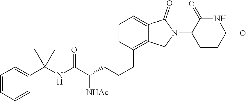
C1=CC=CC(C(NC(C([NHAc])CCCC2=C3C(=CC=C2)C(=O)N(C2CCC(=O)NC2=O)C3)=O)(C)C)=C1
